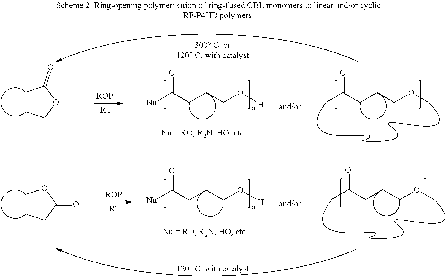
[Nu]C(CCCO[H])=O.[Nu]C(CCCO[H])=O.CC(CCCOC)=O.CC(CCCOC)=O.[RT].[RT].C1CCOC1=O.C1CCC(=O)O1
